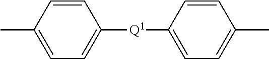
C1=CC(C)=CC=C1[Q1]C1=CC=C(C)C=C1
